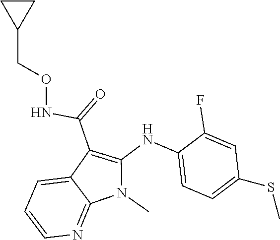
N(C(C1=C(NC2=CC=C(SC)C=C2F)N(C)C2=NC=CC=C12)=O)OCC1CC1
